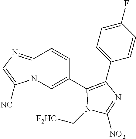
N1(C[F2HC])C(C2=CN3C(=NC=C3[NC])C=C2)=C(C2=CC=C(F)C=C2)N=C1[NO2]
